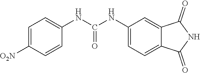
C1(NC(NC2=CC=C([O2N])C=C2)=O)=CC=C2C(=C1)C(=O)NC2=O
